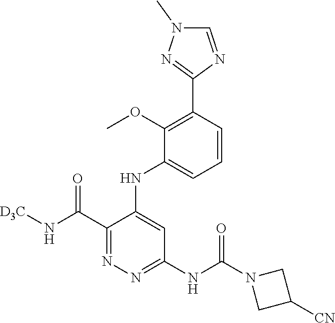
C1=CC(C2=NN(C)C=N2)=C(OC)C(NC2=CC(NC(N3CC([CN])C3)=O)=NN=C2C(=O)N[D3C])=C1
